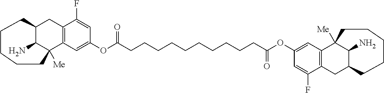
C12C(N)C([Me])(C3=C(C1)C(F)=CC(OC(CCCCCCCCCCC(OC1=CC4=C(CC5C(N)C4([Me])CCCCC5)C(F)=C1)=O)=O)=C3)CCCCC2
